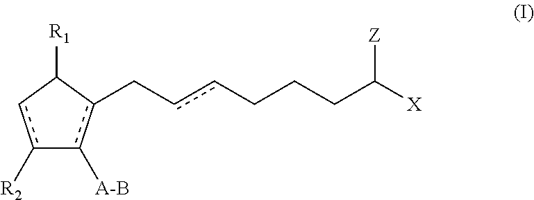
c1([R2])cC([R1])c(CccCCCC([X])[Z])c-1[A-B]
